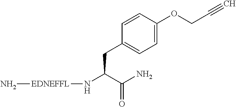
C1=C(OCC#C)C=CC(CC(N[EDNEFFL]N)C(N)=O)=C1
